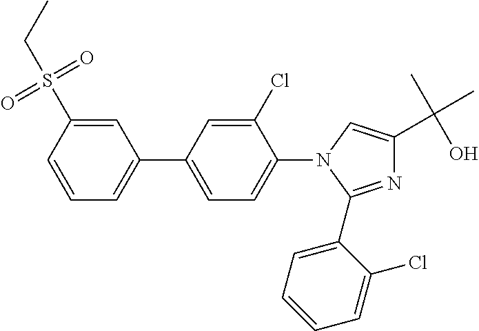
C1(C2=CC=CC(S(CC)(=O)=O)=C2)=CC=C(N2C(C3=CC=CC=C3Cl)=NC(C(C)(O)C)=C2)C(Cl)=C1
